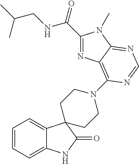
C1=CC=C2C(=C1)C1(C(=O)N2)CCN(C2=C3C(=NC=N2)N(C)C(C(NCC(C)C)=O)=N3)CC1
